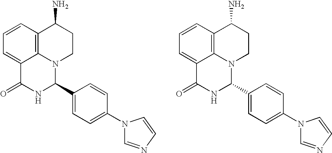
C1=CC2=C3C(=C1)C(=O)NC(C1=CC=C(N4C=NC=C4)C=C1)N3CCC2N.C1=CC2=C3C(=C1)C(=O)NC(C1=CC=C(N4C=NC=C4)C=C1)N3CCC2N
